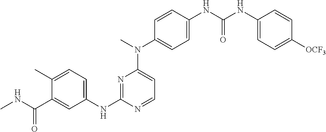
C1(C)=CC=C(NC2=NC(N(C)C3=CC=C(NC(NC4=CC=C([OCF3])C=C4)=O)C=C3)=CC=N2)C=C1C(NC)=O
